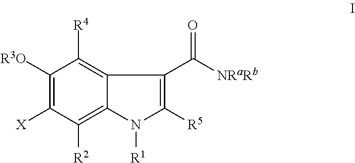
C1([R3O])=C([X])C([R2])=C2C(=C1[R4])C(C([NRaRb])=O)=C([R5])N2[R1]
